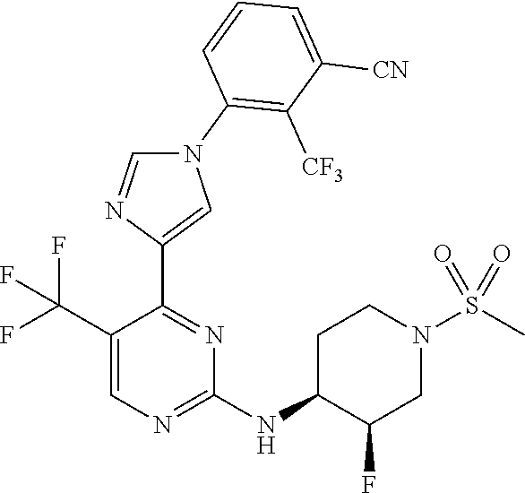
N1(C2=C([CF3])C([CN])=CC=C2)C=NC(C2=NC(NC3C(F)CN(S(C)(=O)=O)CC3)=NC=C2C(F)(F)F)=C1
